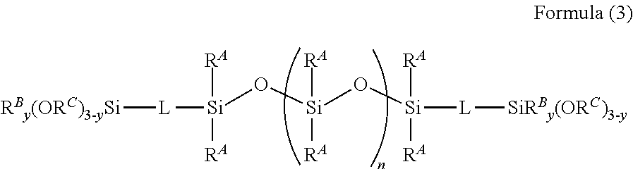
[RBy(ORC)3-ySi][L][Si]([RA])([RA])O[Si]([RA])([RA])O[Si]([RA])([RA])[L][SiRBy(ORC)3-y]
